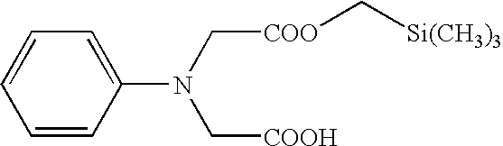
C1=CC(N(C[COO]C[Si(CH3)3])C[COOH])=CC=C1
